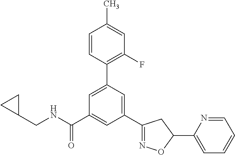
C(NC(C1=CC(C2=NOC(C3=CC=CC=N3)C2)=CC(C2=C(F)C=C(C)C=C2)=C1)=O)C1CC1
